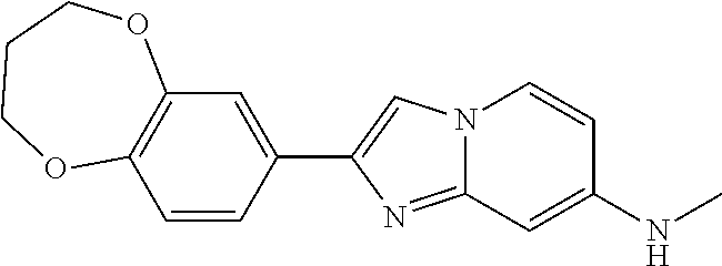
C1=CC(C2=CN3C(=N2)C=C(NC)C=C3)=CC2=C1OCCCO2
